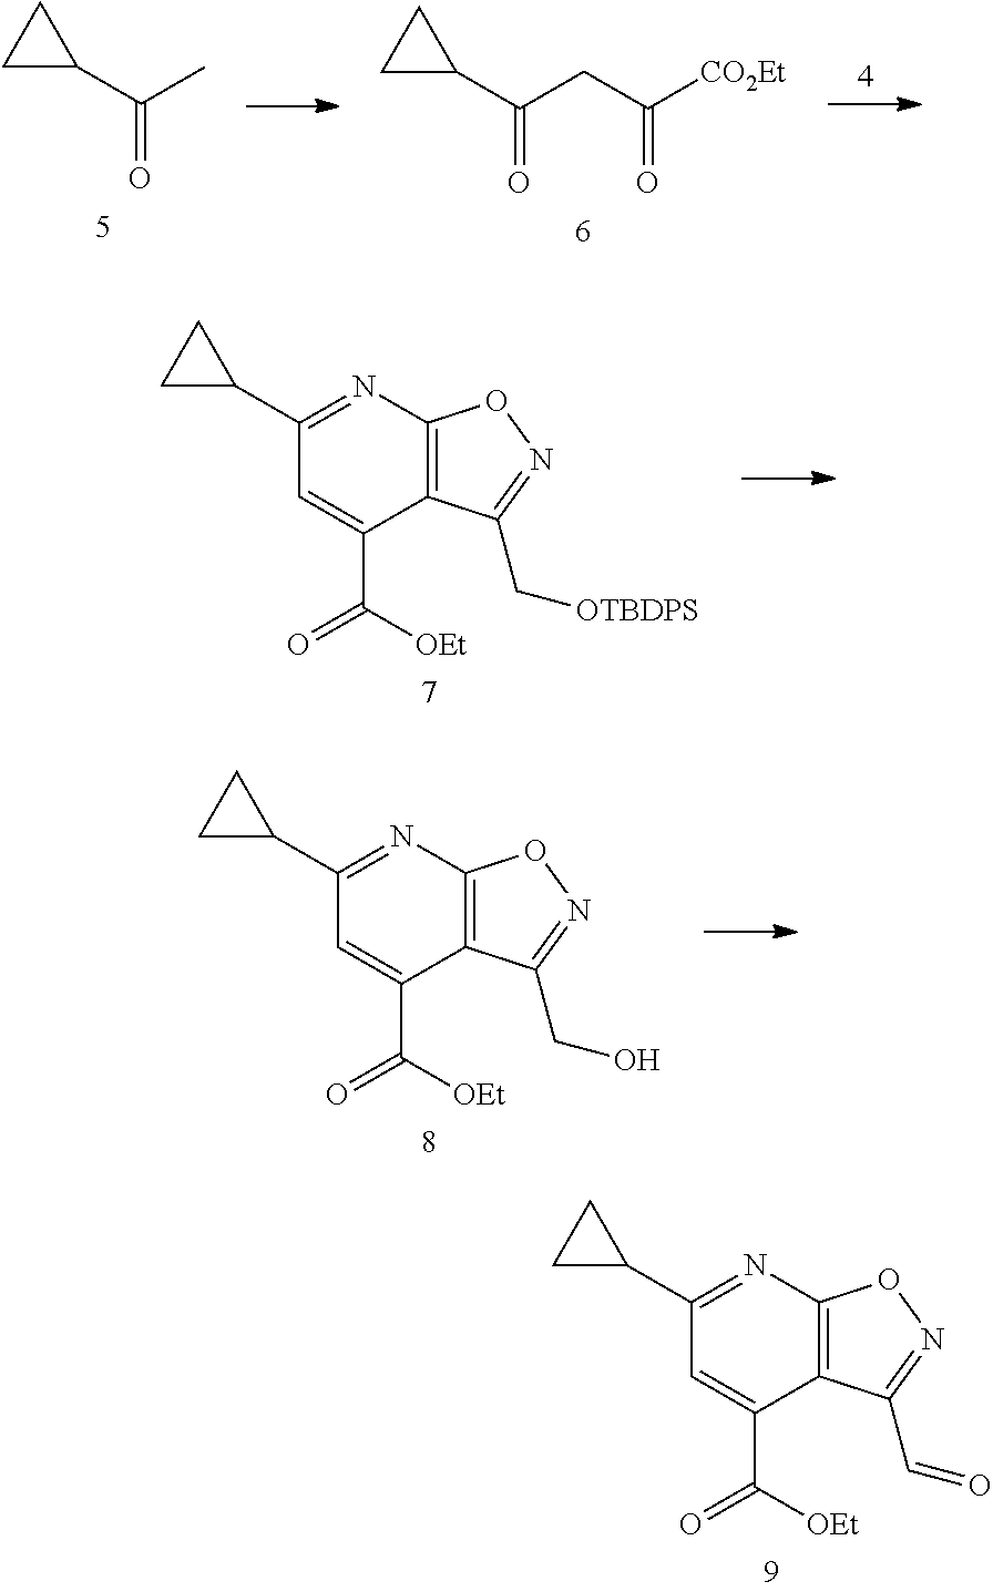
C1(C2CC2)=NC2=C(C(C([OEt])=O)=C1)C(C[OTBDPS])=NO2.C1(C2CC2)=NC2=C(C(C([OEt])=O)=C1)C(CO)=NO2.C1(C2CC2)=NC2=C(C(C([OEt])=O)=C1)C(C=O)=NO2.C1C(C(C)=O)C1.C1C(C(CC([CO2Et])=O)=O)C1
